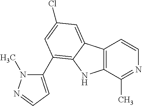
C12=C(C(C)=NC=C1)NC1=C(C3=CC=NN3C)C=C(Cl)C=C21
